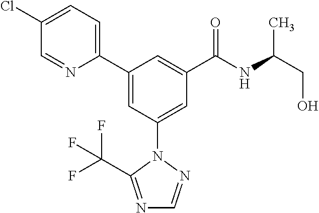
C1(C2=CC(N3N=CN=C3C(F)(F)F)=CC(C(NC(CO)C)=O)=C2)=CC=C(Cl)C=N1
